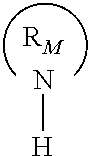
N[H].[RM]
